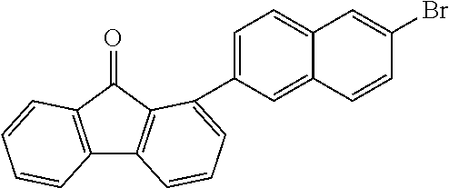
C12=C(C=CC=C1)C(=O)C1=C2C=CC=C1C1=CC=C2C(=C1)C=CC(Br)=C2
